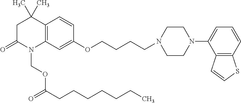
C1C(=O)N(COC(CCCCCCC)=O)C2=C(C1(C)C)C=CC(OCCCCN1CCN(C3=CC=CC4=C3C=CS4)CC1)=C2
